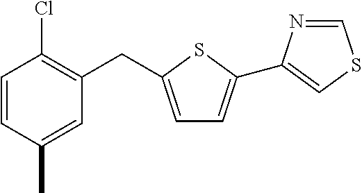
C1=CC(C)=CC(CC2=CC=C(C3=CSC=N3)S2)=C1Cl
